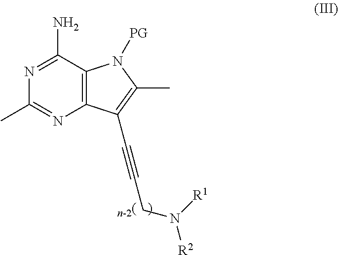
N1=C(N)C2=C(N=C1C)C(C#CCN([R2])[R1])=C(C)N2[PG]
